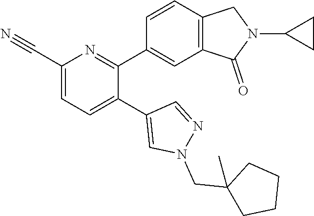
C1(C#N)=CC=C(C2=CN(CC3(C)CCCC3)N=C2)C(C2=CC3=C(C=C2)CN(C2CC2)C3=O)=N1
